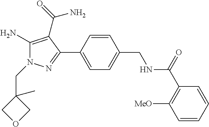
C1(N)=C(C(=O)N)C(C2=CC=C(CNC(=O)C3=C([MeO])C=CC=C3)C=C2)=NN1CC1(C)COC1
